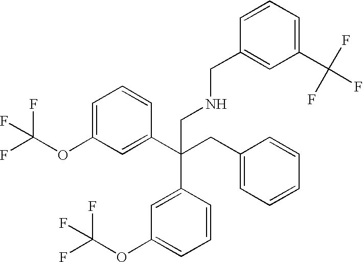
C1=C(OC(F)(F)F)C=C(C(CC2=CC=CC=C2)(CNCC2=CC(C(F)(F)F)=CC=C2)C2=CC(OC(F)(F)F)=CC=C2)C=C1
